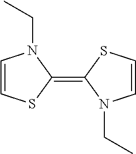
C1=CSC(=C2N(CC)C=CS2)N1CC
